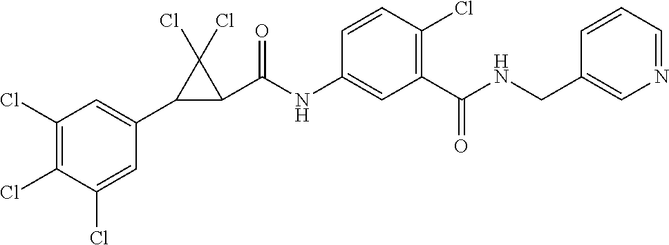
C1(Cl)=C(Cl)C(Cl)=CC(C2C(C(NC3=CC(C(NCC4=CN=CC=C4)=O)=C(Cl)C=C3)=O)C2(Cl)Cl)=C1
